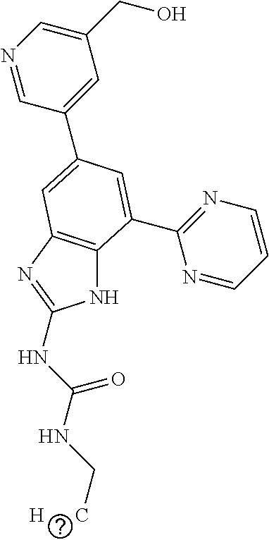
N1=CC(C2=CC3=C(NC(NC(NC[H      C])=O)=N3)C(C3=NC=CC=N3)=C2)=CC(CO)=C1
